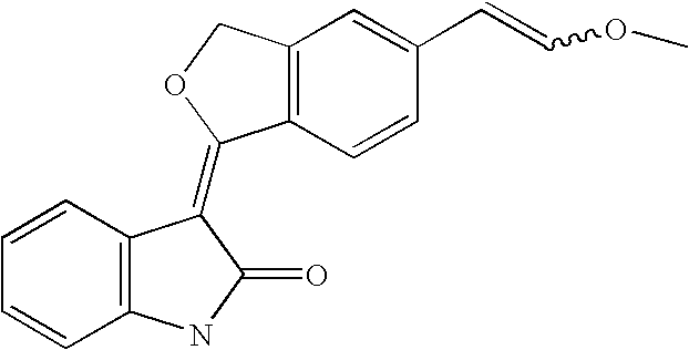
C12=C(C=CC(C=COC)=C1)C(=C1C3=C(C=CC=C3)NC1=O)OC2
